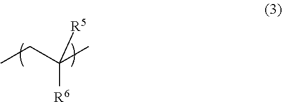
CCC(C)([R6])[R5]
